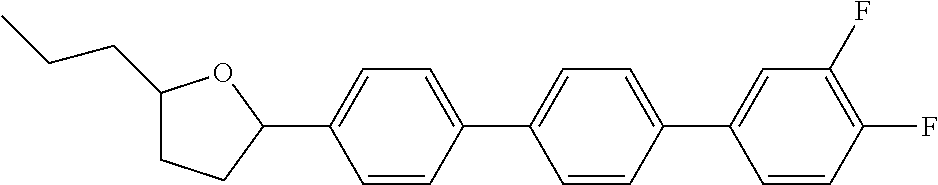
C1(CCC)CCC(C2=CC=C(C3=CC=C(C4=CC(F)=C(F)C=C4)C=C3)C=C2)O1
